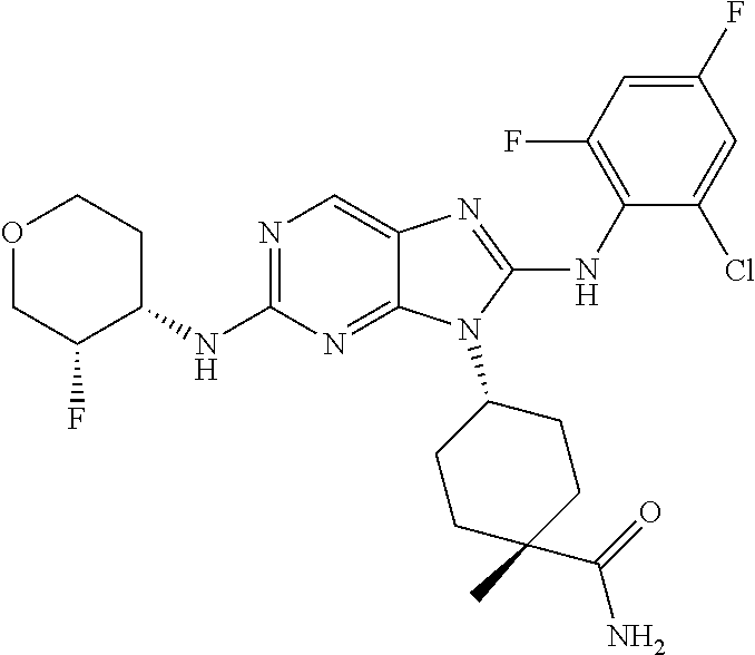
N1=C(NC2CCOCC2F)N=C2C(=C1)N=C(NC1=C(F)C=C(F)C=C1Cl)N2C1CCC(C)(C(=O)N)CC1
